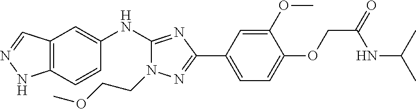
C12=C(C=CC(NC3=NC(C4=CC=C(OCC(NC(C)C)=O)C(OC)=C4)=NN3CCOC)=C1)NN=C2
